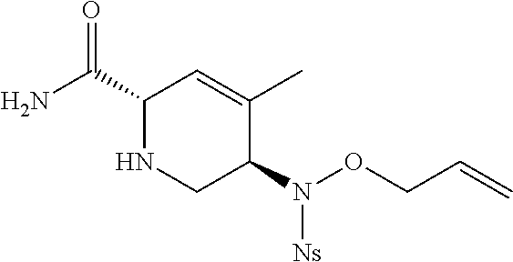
C1(C(N)=O)NCC(N([Ns])OCC=C)C(C)=C1
